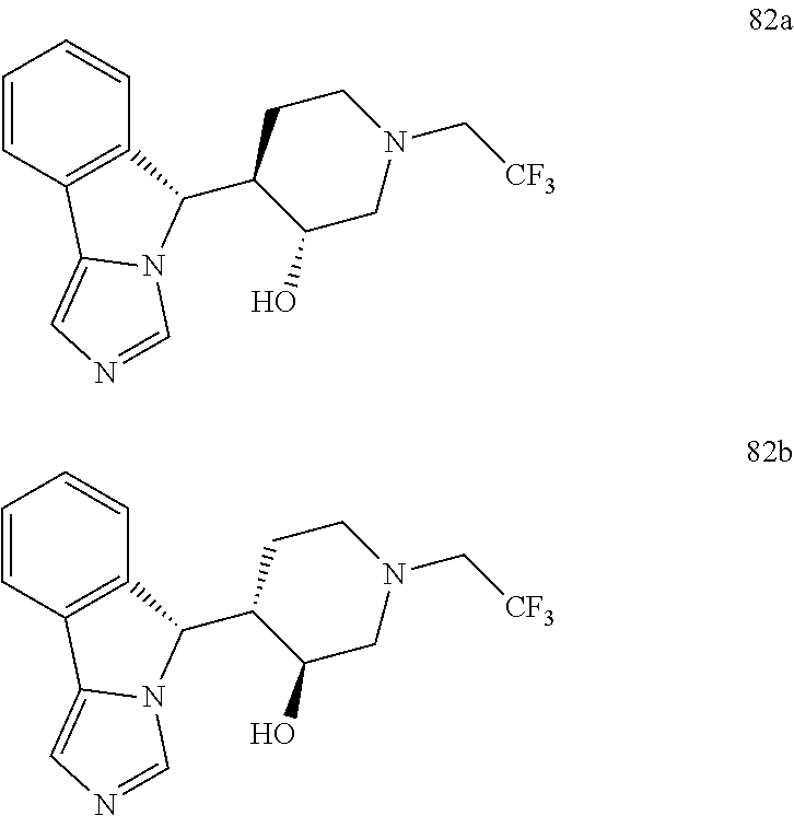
C1=CC2=C(C=C1)C(C1C(O)CN(C[CF3])CC1)N1C2=CN=C1.C1=CC2=C(C=C1)C(C1C(O)CN(C[CF3])CC1)N1C2=CN=C1
